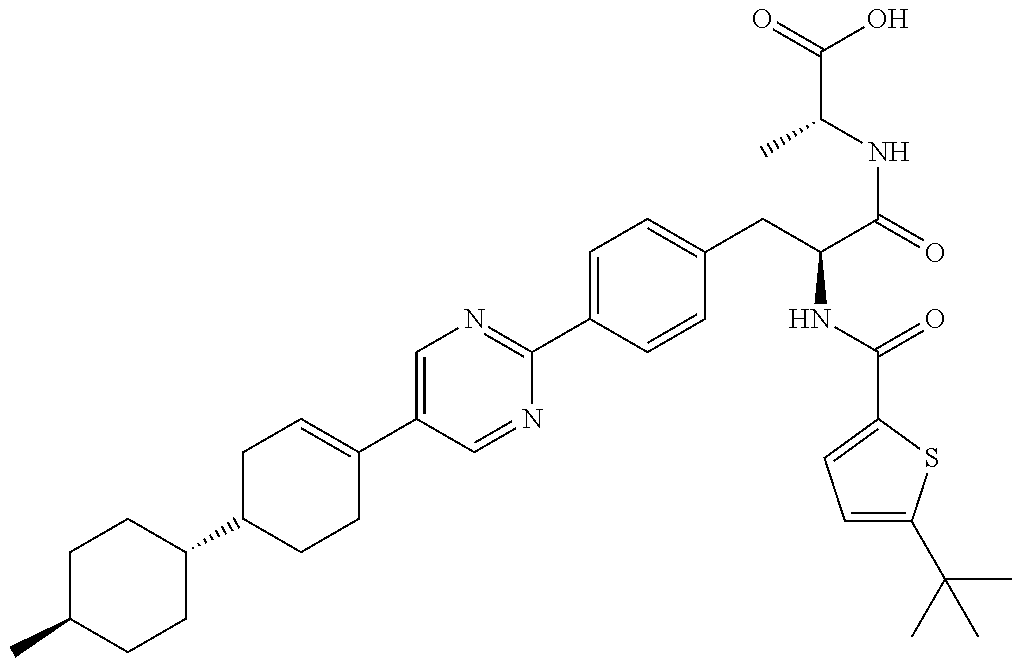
CC1CCC(C2CCC(C3=CN=C(C4=CC=C(CC(NC(=O)C5=CC=C(C(C)(C)C)S5)C(=O)NC(C)C(O)=O)C=C4)N=C3)=CC2)CC1
